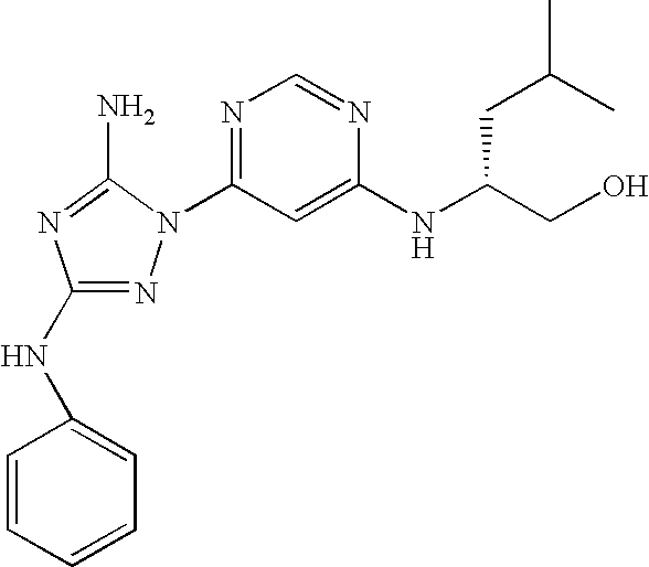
N1=C(NC2=CC=CC=C2)N=C(N)N1C1=NC=NC(NC(CC(C)C)CO)=C1
